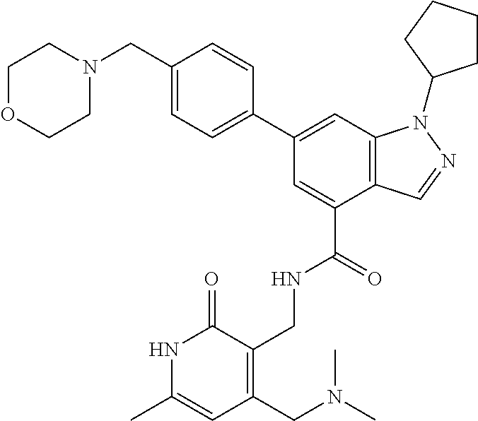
C1OCCN(CC2=CC=C(C3=CC4=C(C(C(NCC5=C(CN(C)C)C=C(C)NC5=O)=O)=C3)C=NN4C3CCCC3)C=C2)C1
